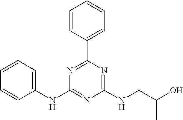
C1=CC=C(NC2=NC(NCC(O)C)=NC(C3=CC=CC=C3)=N2)C=C1
